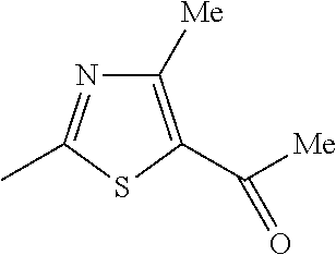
C1([Me])=C(C([Me])=O)SC(C)=N1
